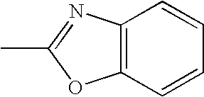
C1=CC2=C(C=C1)OC(C)=N2
